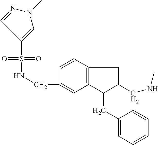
C12=C(C=CC(CNS(=O)(=O)C3=CN(C)N=C3)=C1)CC(CNC)C2CC1=CC=CC=C1
